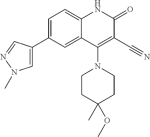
C1=C(C2=CN(C)N=C2)C=C2C(=C1)NC(=O)C(C#N)=C2N1CCC(C)(OC)CC1
